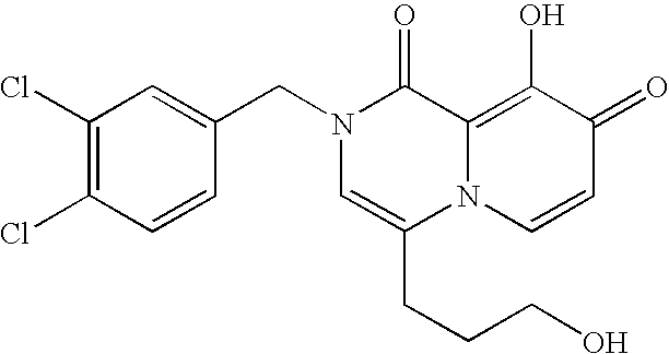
C1=C(CN2C=C(CCCO)N3C(=C(O)C(=O)C=C3)C2=O)C=CC(Cl)=C1Cl
